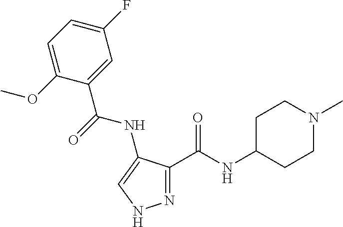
N1=C(C(NC2CCN(C)CC2)=O)C(NC(=O)C2=CC(F)=CC=C2OC)=CN1
